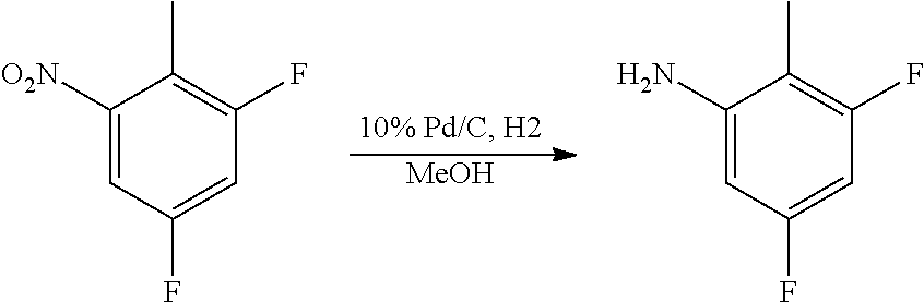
[MeOH].C1([O2N])=CC(F)=CC(F)=C1C.C1(N)=CC(F)=CC(F)=C1C
